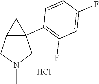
C12C(C3=C(F)C=C(F)C=C3)(CN(C)C1)C2.Cl
